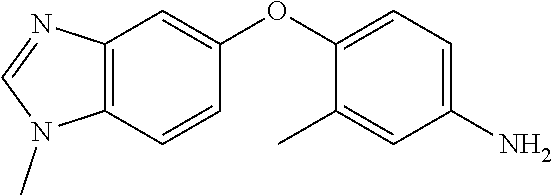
N1(C)C=NC2=C1C=CC(OC1=CC=C(N)C=C1C)=C2
